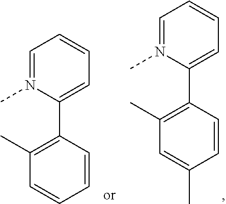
C1=N(C)C(C2=C(C)C=CC=C2)=CC=C1.C1=N(C)C(C2=C(C)C=C(C)C=C2)=CC=C1
